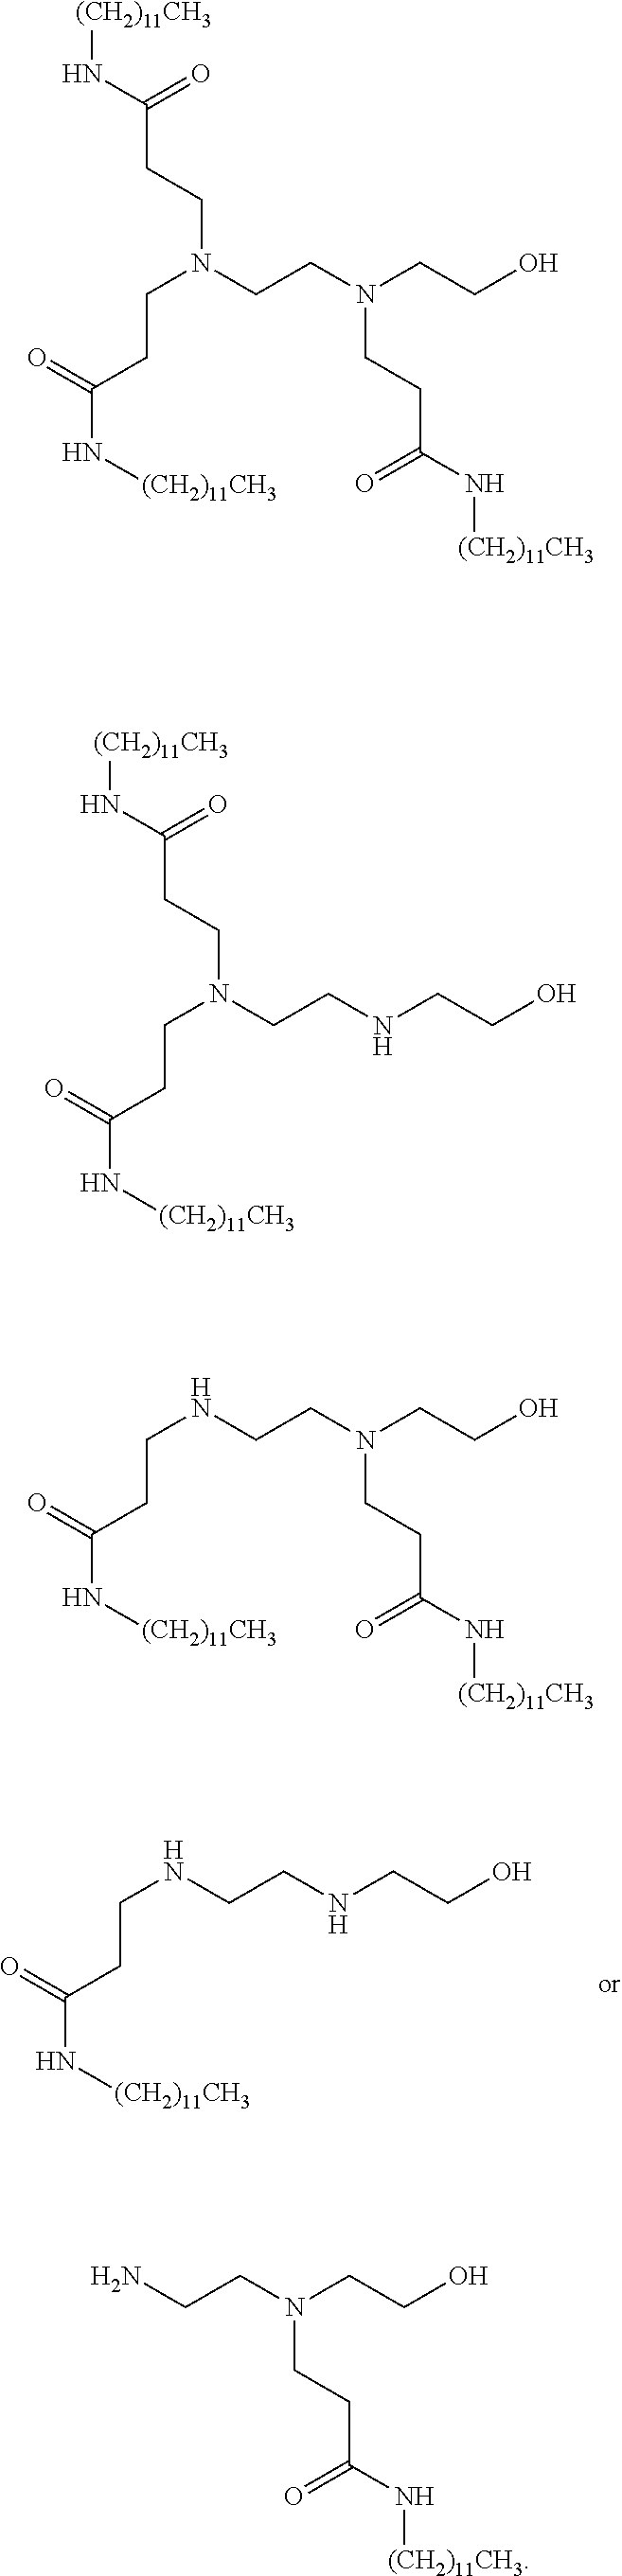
C(O)CNCCNCCC(N[(CH2)11CH3])=O.C(O)CN(CCN(CCC(N[(CH2)11CH3])=O)CCC(N[(CH2)11CH3])=O)CCC(N[(CH2)11CH3])=O.N(CCN(CCC(N[(CH2)11CH3])=O)CCC(N[(CH2)11CH3])=O)CCO.C(O)CN(CCNCCC(N[(CH2)11CH3])=O)CCC(N[(CH2)11CH3])=O.C(O)CN(CCN)CCC(N[(CH2)11CH3])=O
